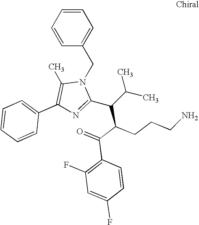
C1=CC=CC(CN2C(C)=C(C3=CC=CC=C3)N=C2C(C(C(=O)C2=C(F)C=C(F)C=C2)CCCN)C(C)C)=C1
